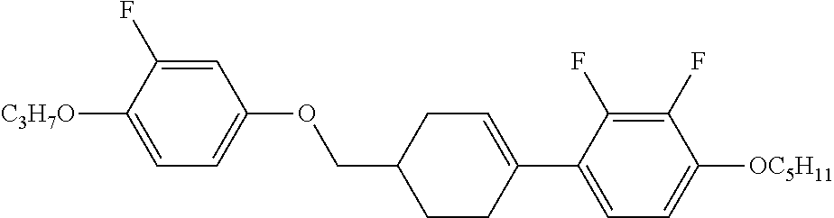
C1=C(F)C([C3H7O])=CC=C1OCC1CCC(C2=CC=C([OC5H11])C(F)=C2F)=CC1
